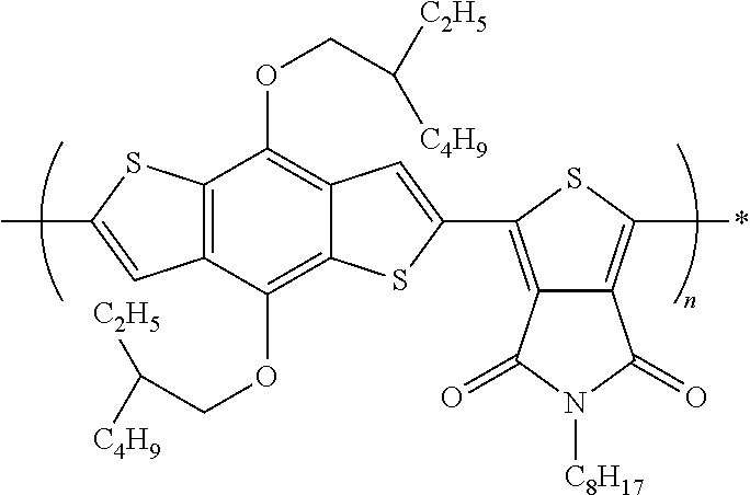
C12=C(C(OCC([C2H5])[C4H9])=C3C(=C1OCC([C2H5])[C4H9])C=C(C1=C4C(=C(*)S1)C(=O)N([C8H17])C4=O)S3)C=C(C)S2
